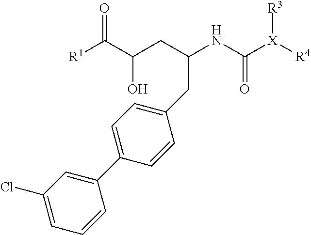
O=C(C(CC(NC([X]([R4])[R3])=O)CC1=CC=C(C2=CC(Cl)=CC=C2)C=C1)O)[R1]
